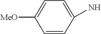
C1=C(N)C=CC([MeO])=C1
